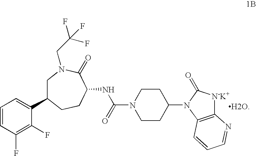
C1C(C2=CC=CC(F)=C2F)CCC(NC(N2CCC(N3C4=C([N-K+]C3=O)N=CC=C4)CC2)=O)C(=O)N1CC(F)(F)F.[H2O]
